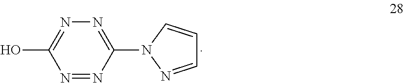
N1=NC(N2N=CC=C2)=NN=C1O
